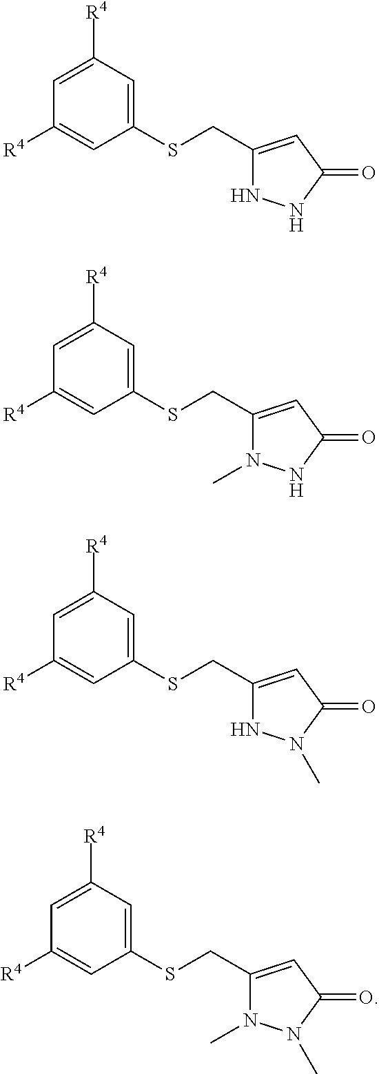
C1(CSC2=CC([R4])=CC([R4])=C2)=CC(=O)NN1.C1(CSC2=CC([R4])=CC([R4])=C2)=CC(=O)NN1C.C1(CSC2=CC([R4])=CC([R4])=C2)=CC(=O)N(C)N1.C1(CSC2=CC([R4])=CC([R4])=C2)=CC(=O)N(C)N1C
